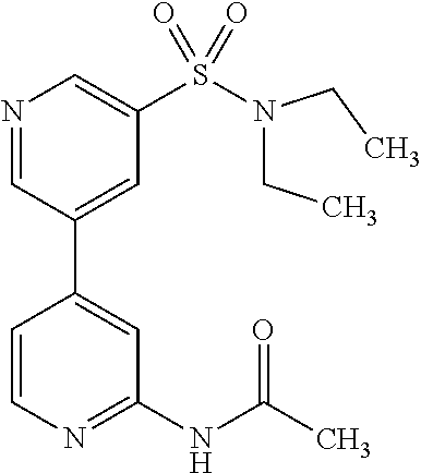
N1=CC(C2=CC(NC(C)=O)=NC=C2)=CC(S(N(CC)CC)(=O)=O)=C1
